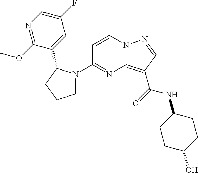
C1=CN2C(=C(C(=O)NC3CCC(O)CC3)C=N2)N=C1N1CCCC1C1=CC(F)=CN=C1OC
